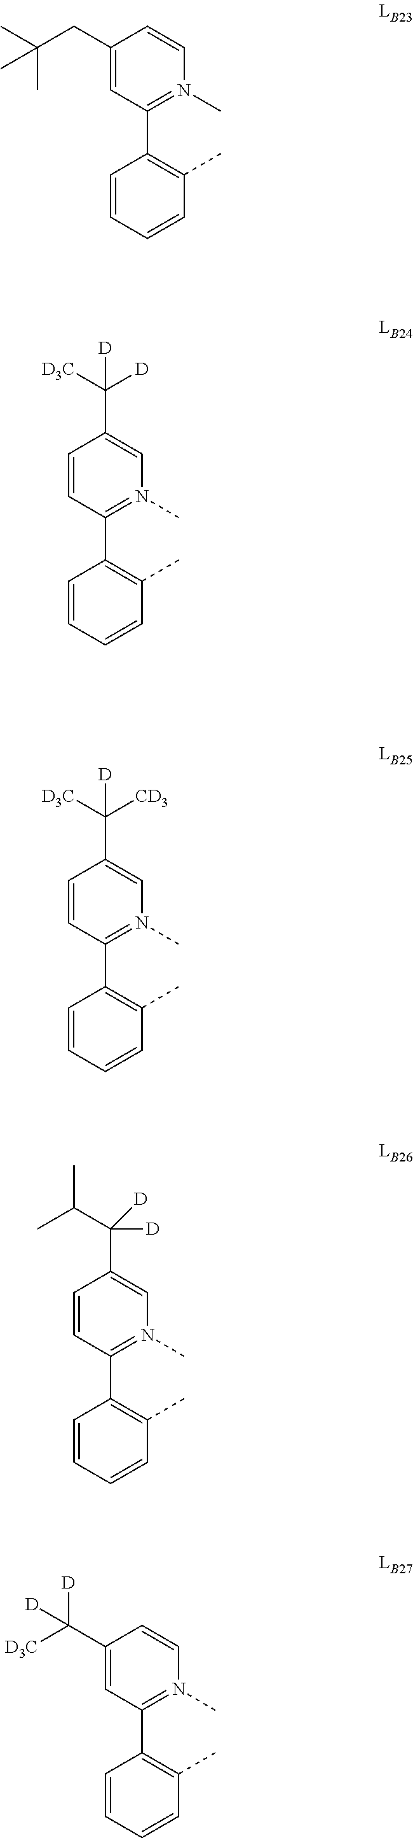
C1(CC(C)(C)C)=CC(C2=C(C)C=CC=C2)=N(C)C=C1.C1=CC(C2=C(C)C=CC=C2)=N(C)C=C1C([D])([D3C])[D].C1=CC(C2=C(C)C=CC=C2)=N(C)C=C1C([CD3])([D3C])[D].C1=CC(C2=C(C)C=CC=C2)=N(C)C=C1C([D])([D])C(C)C.C1(C([D])([D3C])[D])=CC(C2=C(C)C=CC=C2)=N(C)C=C1
